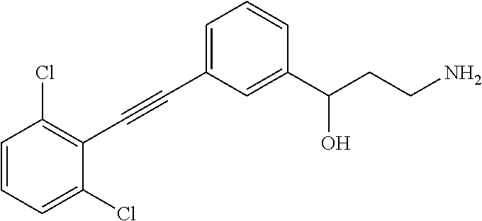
C1=C(C#CC2=C(Cl)C=CC=C2Cl)C=C(C(CCN)O)C=C1
